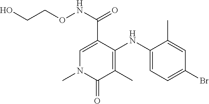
C1=C(C(NOCCO)=O)C(NC2=CC=C(Br)C=C2C)=C(C)C(=O)N1C
